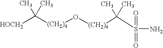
C([(CH2)4]O[(CH2)4]C(C)(C)S(N)(=O)=O)(C)(C)[HOCH2]
